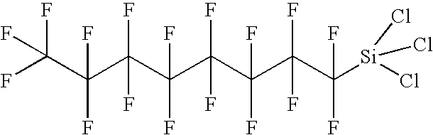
C(C(C(C(C(C(C(C([Si](Cl)(Cl)Cl)(F)F)(F)F)(F)F)(F)F)(F)F)(F)F)(F)F)(F)(F)F
